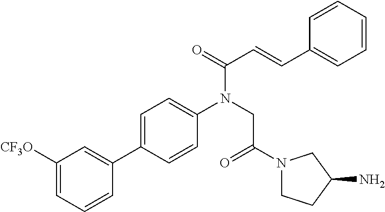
C1=C(C2=CC([CF3O])=CC=C2)C=CC(N(CC(=O)N2CCC(N)C2)C(=O)C=CC2=CC=CC=C2)=C1
